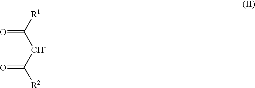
[R1]C([CH-]C([R2])=O)=O
